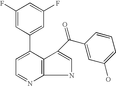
C1=NC2=C(C(C3=CC(F)=CC(F)=C3)=C1)C(C(C1=CC(O)=CC=C1)=O)=CN2
